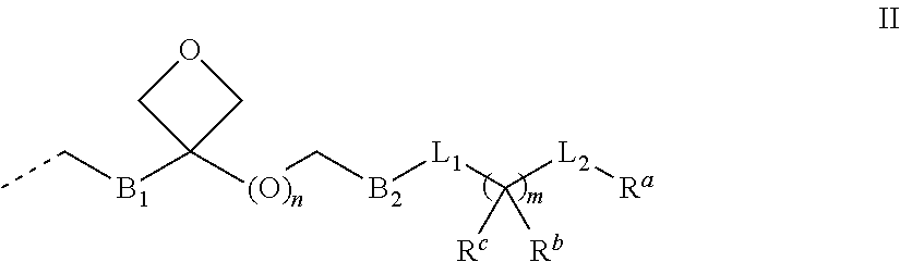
CC[B1]C1([(O)n]C[B2][L1]C([L2][Ra])([Rc])[Rb])COC1
